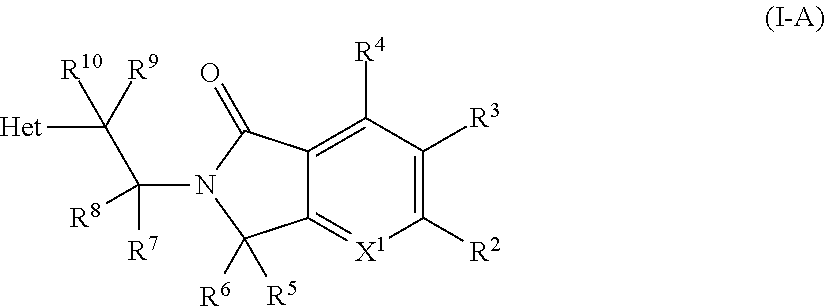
C12=[X1]C([R2])=C([R3])C([R4])=C1C(=O)N(C(C([Het])([R10])[R9])([R7])[R8])C2([R6])[R5]
